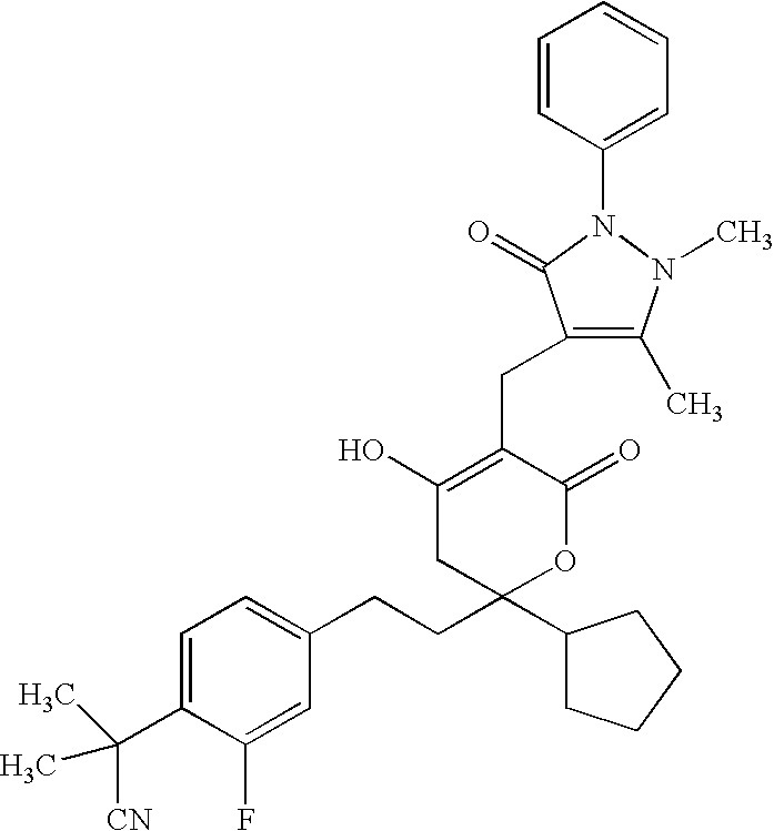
C1=C(F)C(C([CN])(C)C)=CC=C1CCC1(C2CCCC2)OC(=O)C(CC2=C(C)N(C)N(C3=CC=CC=C3)C2=O)=C(O)C1
